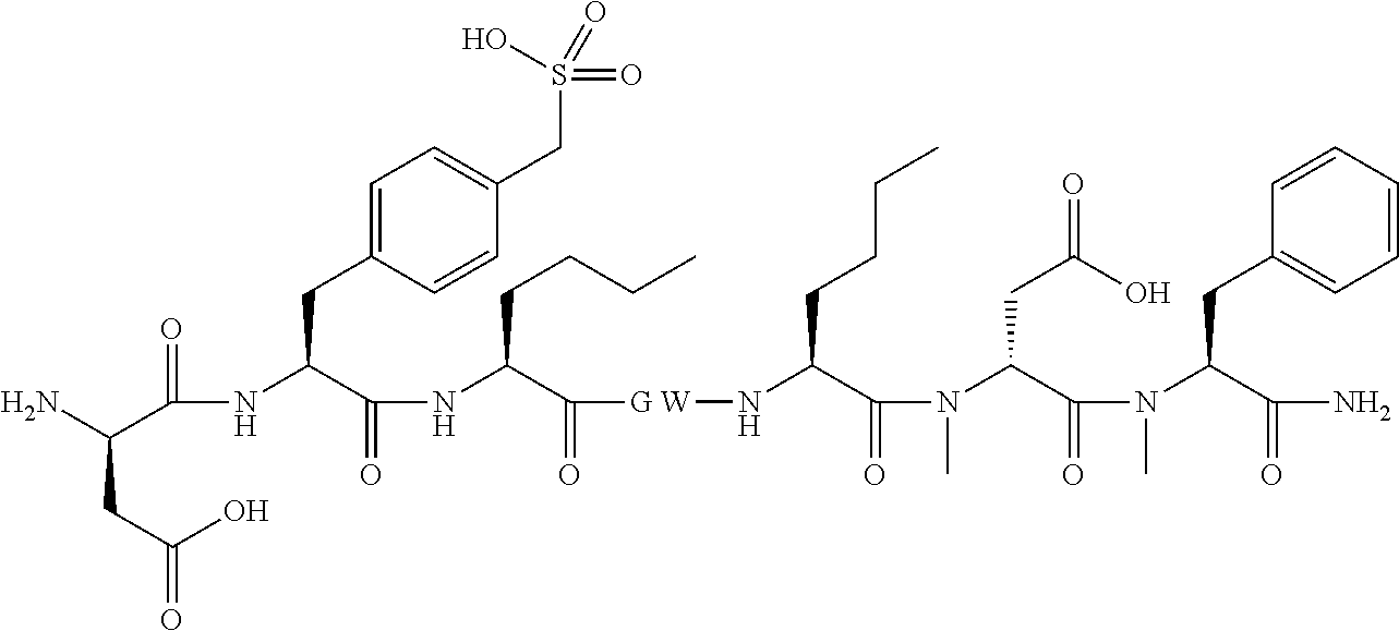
NC(C(NC(C(=O)NC(C([G W]NC(C(N(C)C(C(N(C)C(C(N)=O)CC1=CC=CC=C1)=O)CC(O)=O)=O)CCCC)=O)CCCC)CC1=CC=C(CS(=O)(=O)O)C=C1)=O)CC(O)=O
